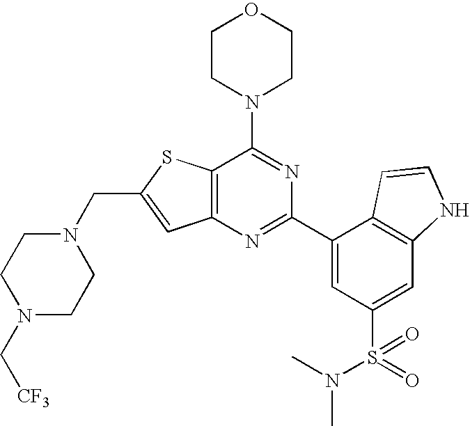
N1(CC2=CC3=C(S2)C(N2CCOCC2)=NC(C2=CC(S(N(C)C)(=O)=O)=CC4=C2C=CN4)=N3)CCN(C[CF3])CC1
